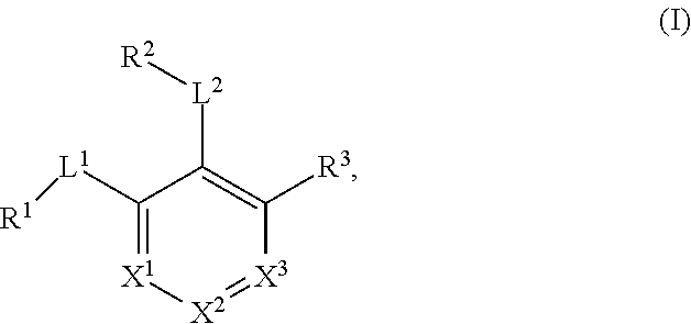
C1([L1][R1])=[X1][X2]=[X3]C([R3])=C1[L2][R2]
